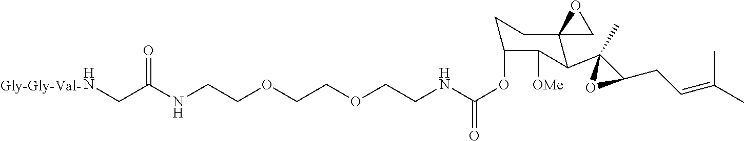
N(CCOCCOCCNC(OC1CCC2(C(C3(C)OC3CC=C(C)C)C1[OMe])CO2)=O)C(CN)=O.[Gly-Gly-Val-]
